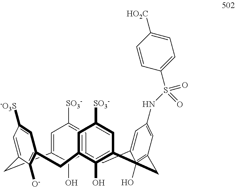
C12=CC([SO3-])=CC(=C1O)CC1=CC(NS(C3=CC=C([HO2C])C=C3)(=O)=O)=CC(=C1O)CC1=C(O)C(=CC([SO3-])=C1)CC1=C([O-])C(=CC([-O3S])=C1)C2
